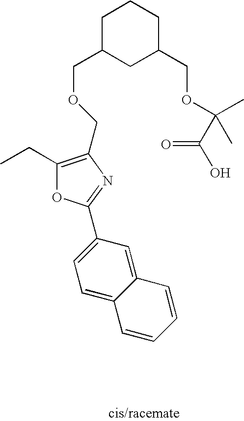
C1C(COCC2=C(CC)OC(C3=CC=C4C(=C3)C=CC=C4)=N2)CC(COC(C)(C)C(O)=O)CC1
